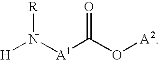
N([A1]C(O[A2])=O)([H])[R]
